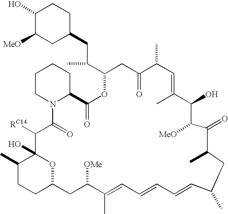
C1(O)C([MeO])CC(CC(C2OC(=O)C3CCCCN3C(=O)C([RC14])C3(O)C(C)CCC(O3)CC([OMe])C(C)=CC=CC=CC(C)CC(C)C(=O)C([MeO])C(O)C(C)=CC(C)C(=O)C2)C)CC1
